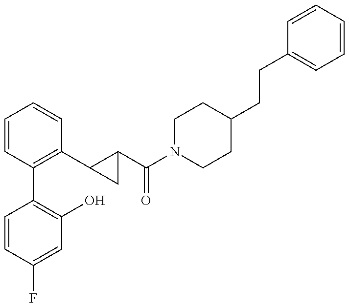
C1=CC(F)=CC(O)=C1C1=C(C2C(C(N3CCC(CCC4=CC=CC=C4)CC3)=O)C2)C=CC=C1
